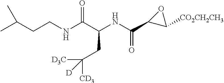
CC(CCNC(=O)C(CC([D3C])([CD3])[D])NC(=O)C1OC1[CO2CH2CH3])C
